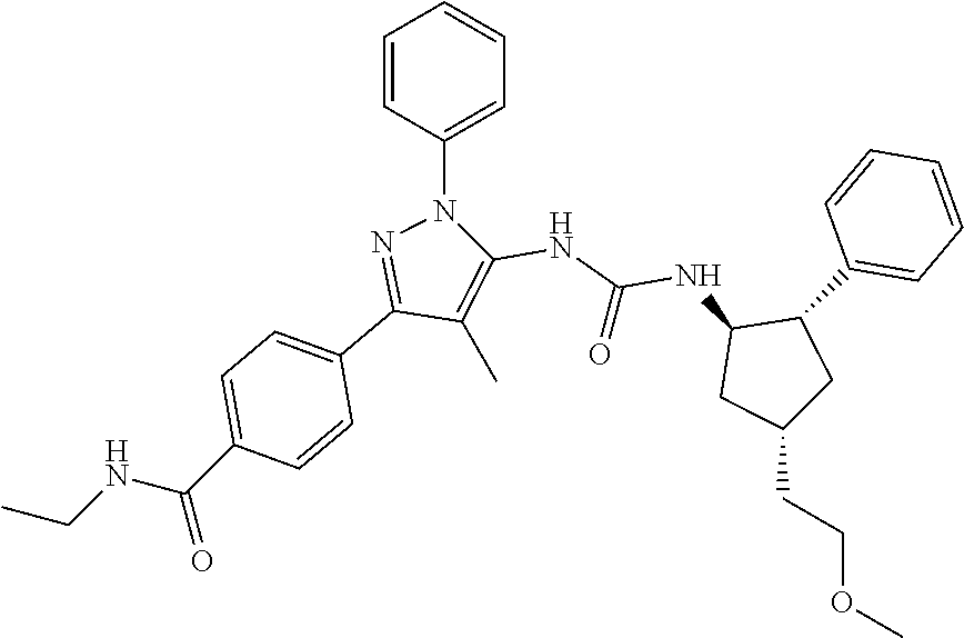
C1(C)=C(NC(=O)NC2CC(CCOC)CC2C2=CC=CC=C2)N(C2=CC=CC=C2)N=C1C1=CC=C(C(NCC)=O)C=C1
